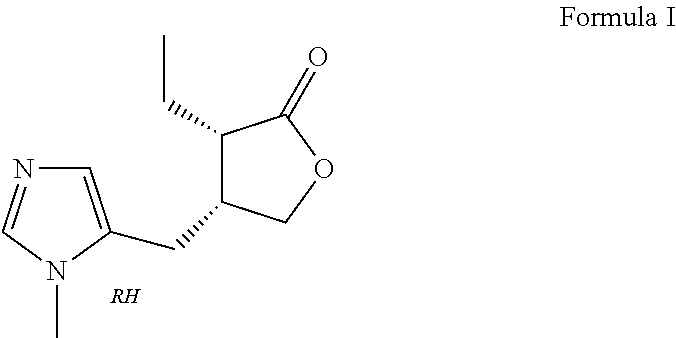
C1=C(CC2C(CC)C(=O)OC2)N(C)C=N1.[RH]
